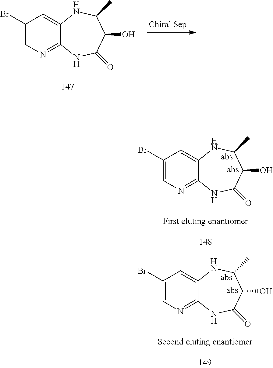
C1(Br)=CN=C2C(=C1)NC(C)C(O)C(=O)N2.C1(Br)=CN=C2C(=C1)NC(C)C(O)C(=O)N2.C1(Br)=CN=C2C(=C1)NC(C)C(O)C(=O)N2
